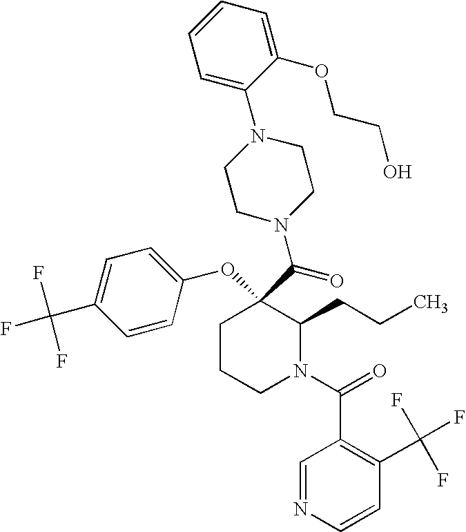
C(C1(OC2=CC=C(C(F)(F)F)C=C2)CCCN(C(C2=C(C(F)(F)F)C=CN=C2)=O)C1CCC)(N1CCN(C2=CC=CC=C2OCCO)CC1)=O
